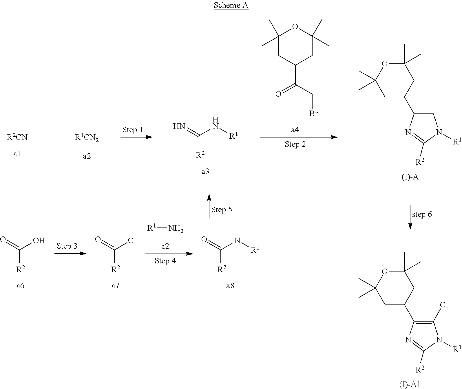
C1(C)(C)CC(C(CBr)=O)CC(C)(C)O1.C1(C)(C)OC(C)(C)CC(C2=CN([R1])C([R2])=N2)C1.[(I)-A].[R2CN].[R1CN2].C([R2])(=N)N[R1].C1(C)(C)OC(C)(C)CC(C2=C(Cl)N([R1])C([R2])=N2)C1.[(I)-A1].[R1]N.C([R2])(=O)N[R1].C([R2])(=O)Cl.C([R2])(=O)O
